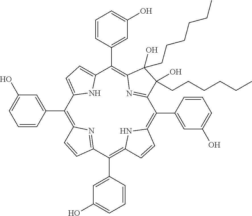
C1(C2=CC(O)=CC=C2)=C2N=C(C(C3=CC(O)=CC=C3)=C3NC(=C(C4=CC(O)=CC=C4)C4=NC(=C(C5=CC(O)=CC=C5)C5=CC=C1N5)C(CCCCCC)(O)C4(CCCCCC)O)C=C3)C=C2
